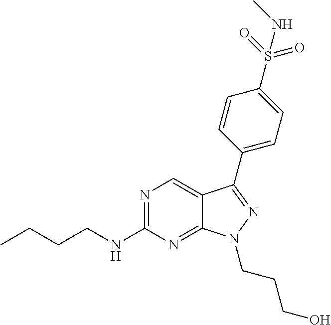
N1=C(NCCCC)N=C2C(=C1)C(C1=CC=C(S(=O)(=O)NC)C=C1)=NN2CCCO
